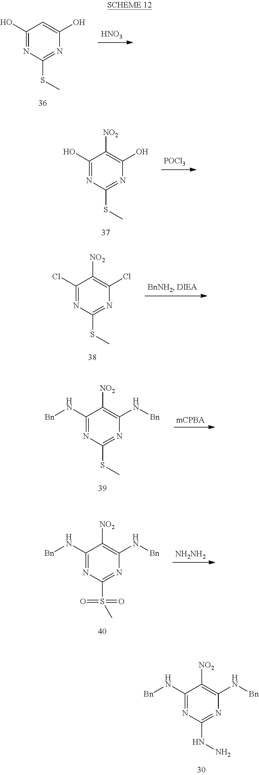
C1(N[Bn])=NC(NN)=NC(N[Bn])=C1[NO2].C1(O)=NC(SC)=NC(O)=C1.[HNO3].C1(O)=NC(SC)=NC(O)=C1[NO2].[POCl3].C1(Cl)=NC(SC)=NC(Cl)=C1[NO2].C1(N[Bn])=NC(SC)=NC(N[Bn])=C1[NO2].C1(N[Bn])=NC(S(=O)(=O)C)=NC(N[Bn])=C1[NO2].[NH2NH2]
